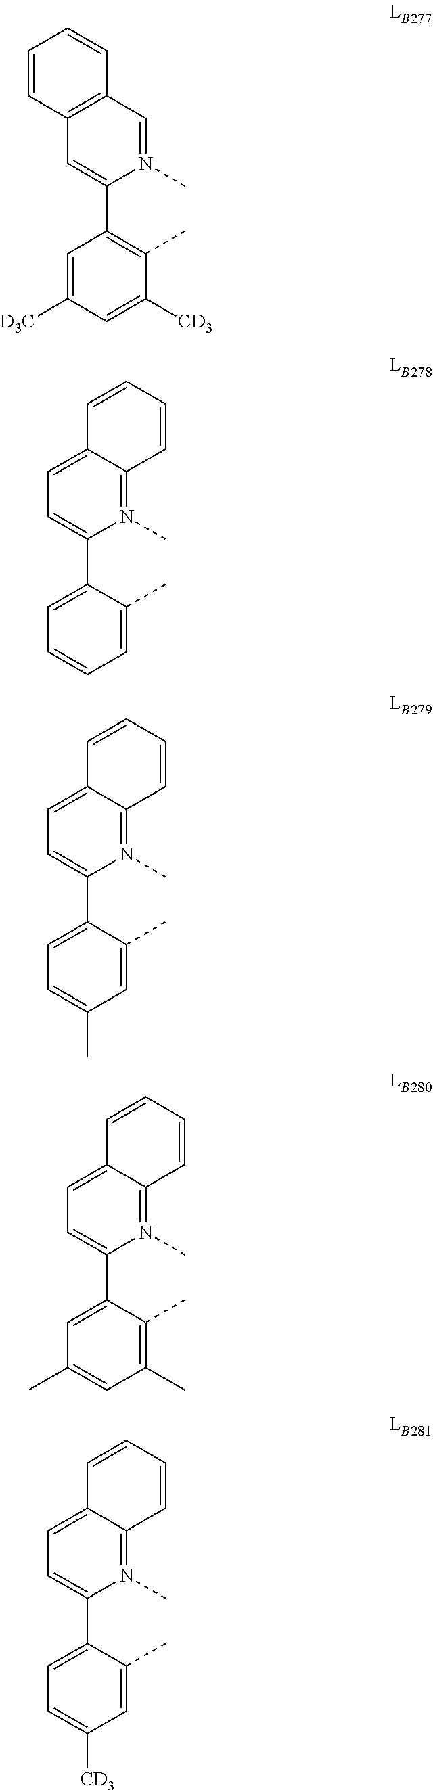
C1=C([D3C])C=C([CD3])C(C)=C1C1=CC2=C(C=N1C)C=CC=C2.C1=C(C2=CC=C3C(=N2C)C=CC=C3)C(C)=CC=C1.C1=C(C2=CC=C3C(=N2C)C=CC=C3)C(C)=CC(C)=C1.C1=C(C2=CC=C3C(=N2C)C=CC=C3)C(C)=C(C)C=C1C.C1=C(C2=CC=C3C(=N2C)C=CC=C3)C(C)=CC([CD3])=C1
